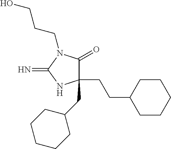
C1(CCC2CCCCC2)(CC2CCCCC2)C(=O)N(CCCO)C(=N)N1
